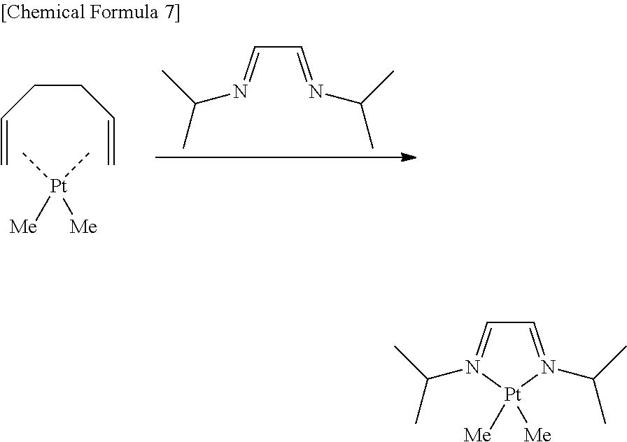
C(CC=C)C=C.C[Pt](C)([Me])[Me].C(C=NC(C)C)=NC(C)C.C1=N(C(C)C)[Pt]([Me])([Me])N(C(C)C)=C1
